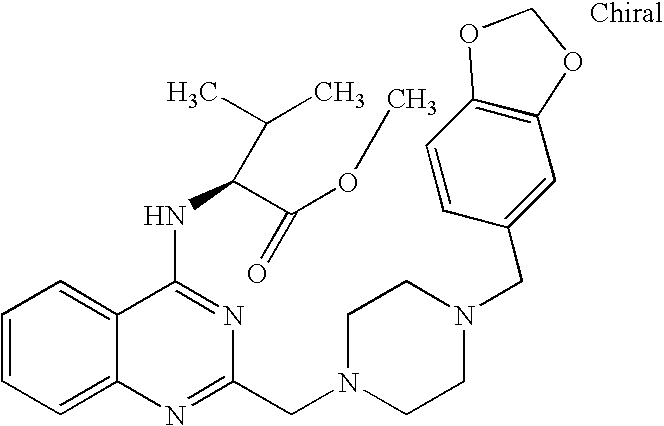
C1=CC=C2C(=C1)C(NC(C(OC)=O)C(C)C)=NC(CN1CCN(CC3=CC4=C(C=C3)OCO4)CC1)=N2
